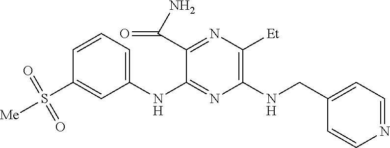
C1(NC2=NC(NCC3=CC=NC=C3)=C([Et])N=C2C(N)=O)=CC=CC(S([Me])(=O)=O)=C1
